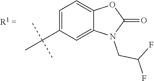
C1=C(C(C)(C)C)C=C2C(=C1)OC(=O)N2CC(F)F
